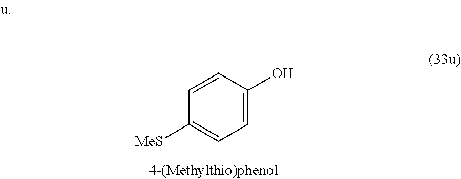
C1=CC(O)=CC=C1[MeS]
